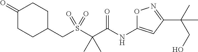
C1(=O)CCC(CS(C(C(NC2=CC(C(C)(CO)C)=NO2)=O)(C)C)(=O)=O)CC1
